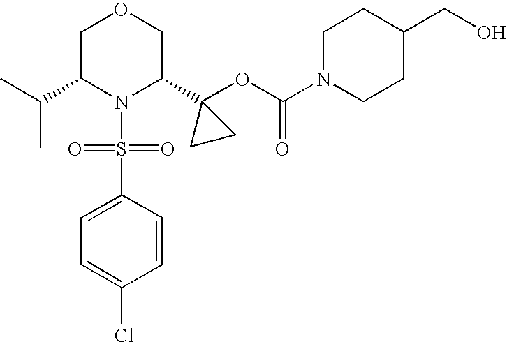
C(C1N(S(=O)(=O)C2=CC=C(Cl)C=C2)C(C2(OC(=O)N3CCC(CO)CC3)CC2)COC1)(C)C
